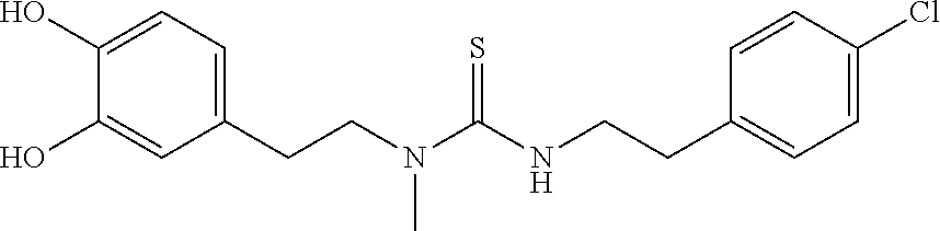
C(C1=CC=C(O)C(O)=C1)CN(C(NCCC1=CC=C(Cl)C=C1)=S)C
